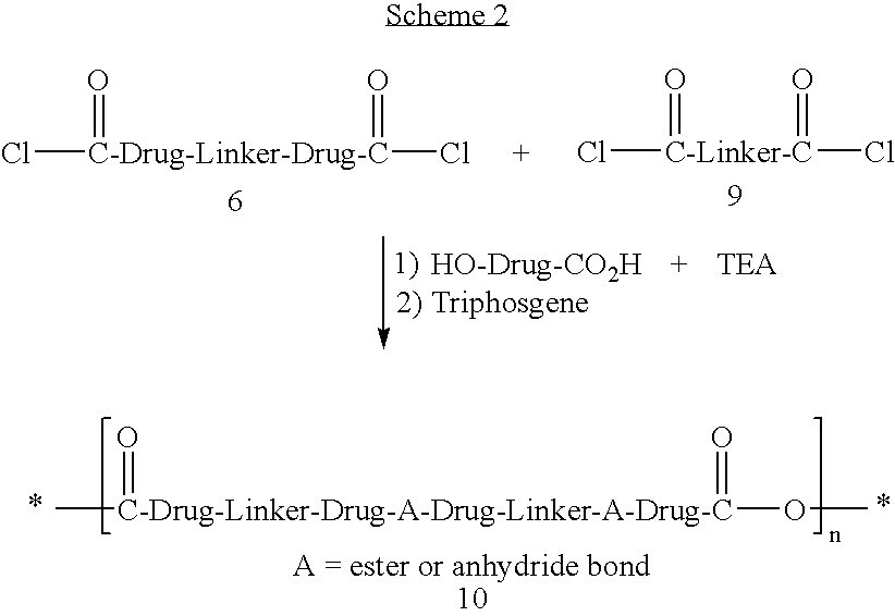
[HO-Drug-CO2H].Cl[C-Drug-Linker-Drug-C](Cl)(=O)=O.Cl[C-Linker-C](=O)(Cl)=O.C[C-Drug-Linker-Drug-A-Drug-Linker-A-Drug-C](=O)(OC)=O
